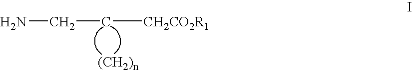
C(C[CH2CO2R1])N.[(CH2)n]
